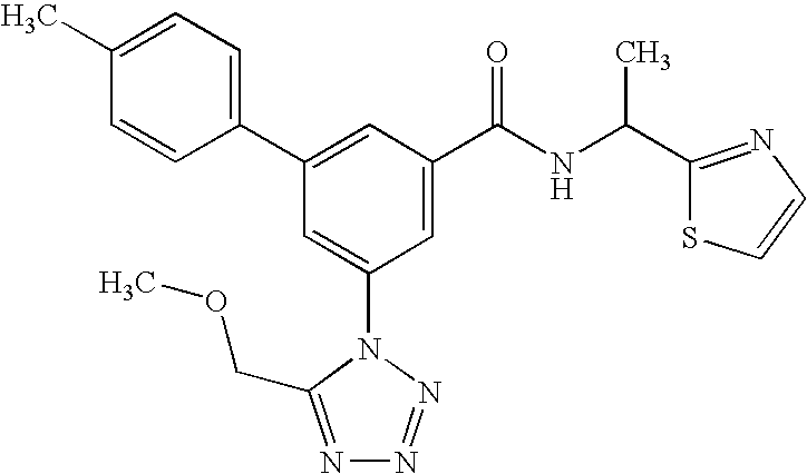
C1(C2=CC(C(NC(C3=NC=CS3)C)=O)=CC(N3C(COC)=NN=N3)=C2)=CC=C(C)C=C1
